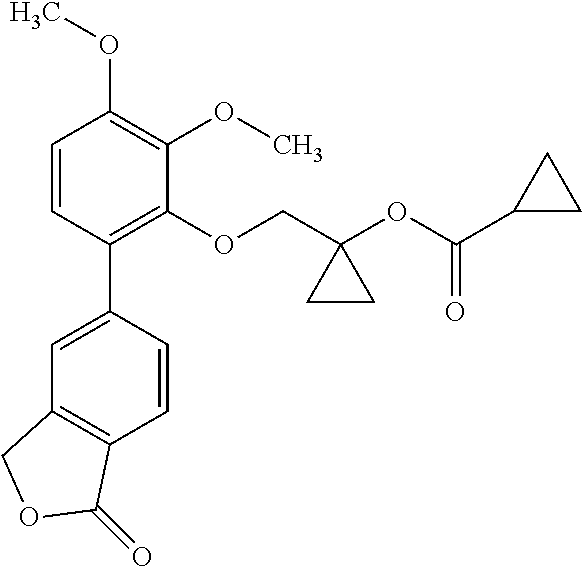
C1=CC(C2=CC3=C(C=C2)C(=O)OC3)=C(OCC2(OC(C3CC3)=O)CC2)C(OC)=C1OC
